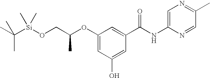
C1(OC(CO[Si](C(C)(C)C)(C)C)C)=CC(O)=CC(C(NC2=CN=C(C)C=N2)=O)=C1
